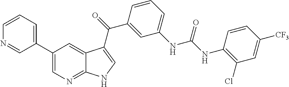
C1(C2=CC=CN=C2)=CN=C2C(=C1)C(C(=O)C1=CC(NC(NC3=C(Cl)C=C([CF3])C=C3)=O)=CC=C1)=CN2
